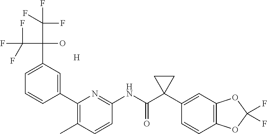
C1(C2=CC(C(O)(C(F)(F)F)C(F)(F)F)=CC=C2)=C(C)C=CC(NC(C2(C3=CC4=C(C=C3)OC(F)(F)O4)CC2)=O)=N1.[H]
